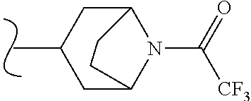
C1C2N(C(=O)[CF3])C(CC1C)CC2
